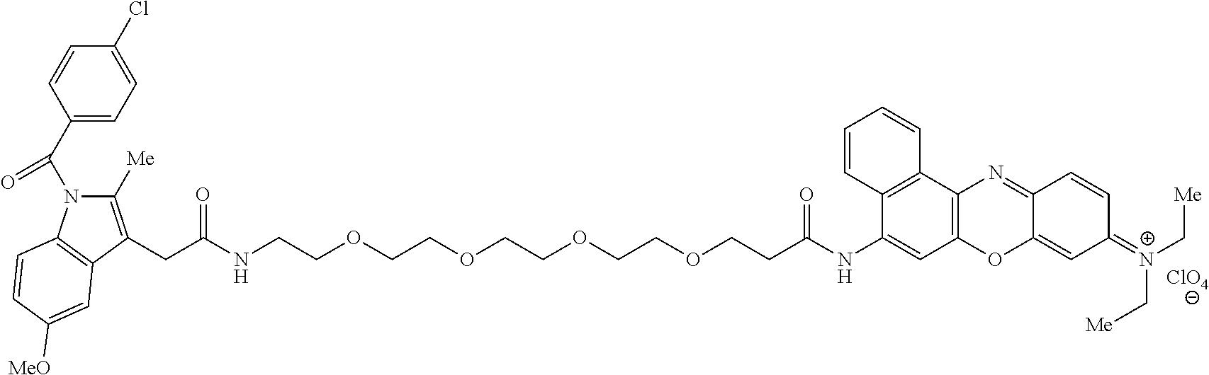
[ClO4].C([N+](=C1C=C2OC3=C(C4=C(C(NC(CCOCCOCCOCCOCCNC(CC5=C([Me])N(C(C6=CC=C(Cl)C=C6)=O)C6=C5C=C([MeO])C=C6)=O)=O)=C3)C=CC=C4)N=C2C=C1)C[Me])[Me]
